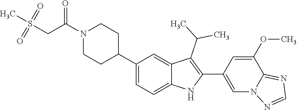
N1(C(CS(C)(=O)=O)=O)CCC(C2=CC=C3C(=C2)C(C(C)C)=C(C2=CN4C(=NC=N4)C(OC)=C2)N3)CC1
